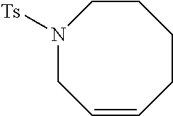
N1([Ts])CC=CCCCC1
